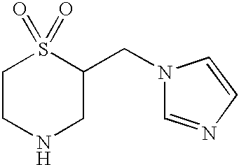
C1CNCC(CN2C=NC=C2)S1(=O)=O
